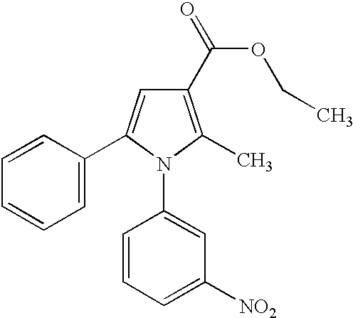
C1(C(=O)OCC)=C(C)N(C2=CC([NO2])=CC=C2)C(C2=CC=CC=C2)=C1
